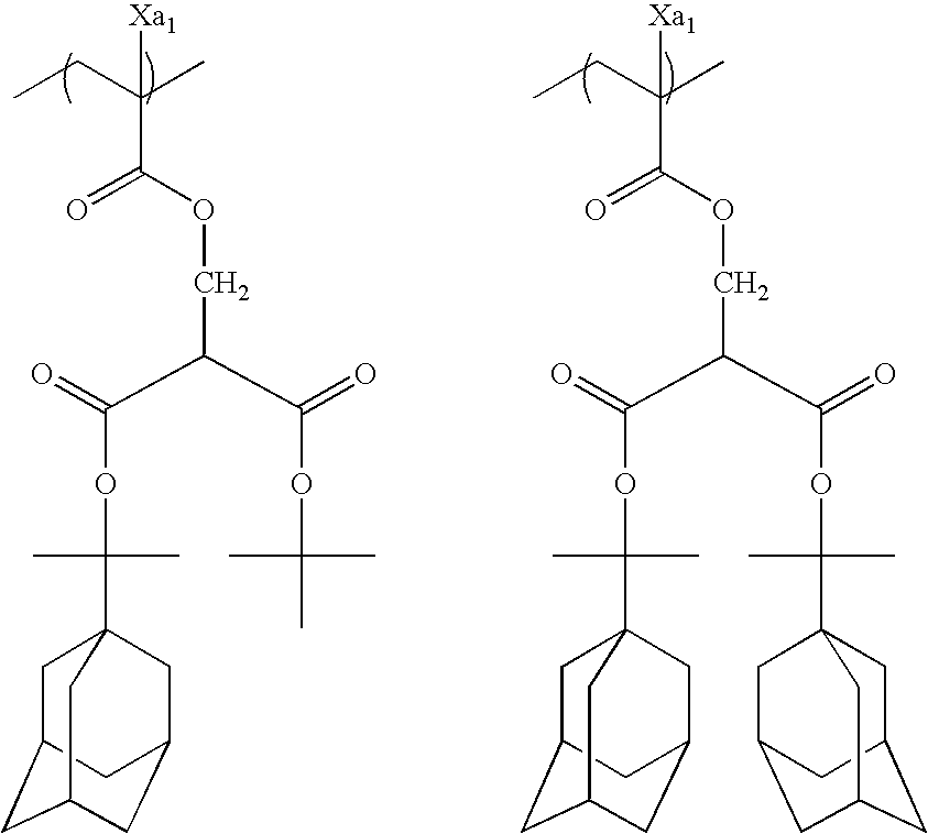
CCC(C)(C(OCC(C(OC(C)(C)C)=O)C(=O)OC(C)(C)C12CC3CC(CC(C1)C3)C2)=O)[Xa1].CCC(C)(C(OCC(C(OC(C)(C)C12CC3CC(CC(C1)C3)C2)=O)C(=O)OC(C)(C)C12CC3CC(CC(C1)C3)C2)=O)[Xa1]
